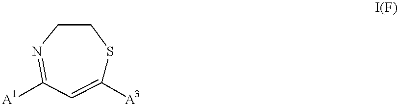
C1([A3])=CC([A1])=NCCS1
